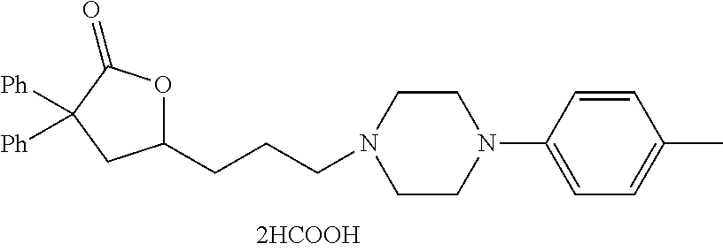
C1(CCCN2CCN(C3=CC=C(C)C=C3)CC2)OC(=O)C([Ph])([Ph])C1
